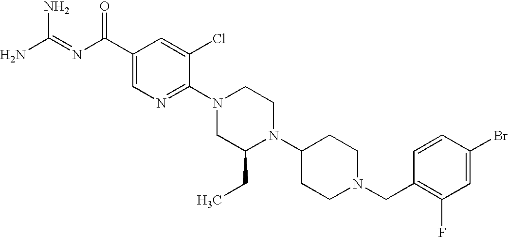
C1(CN2CCC(N3C(CC)CN(C4=NC=C(C(N=C(N)N)=O)C=C4Cl)CC3)CC2)=C(F)C=C(Br)C=C1
